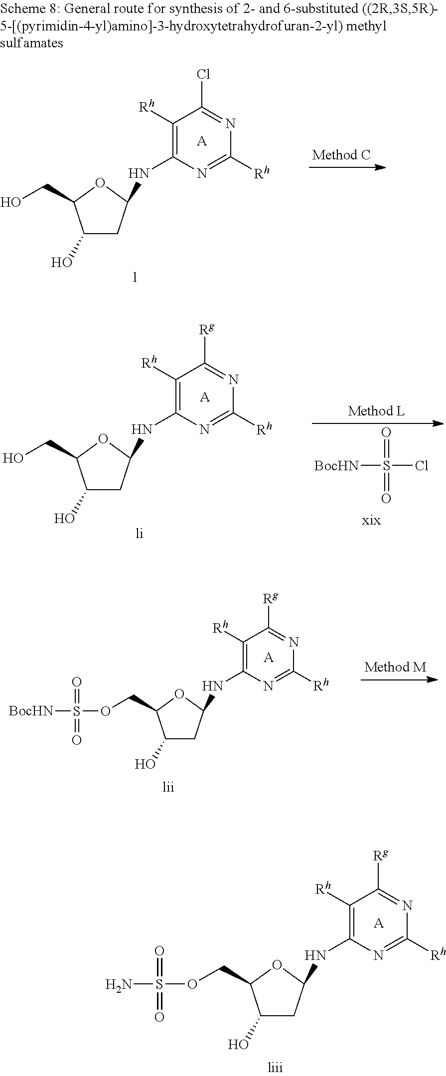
C1([Rh])=C(NC2CC(O)C(CO)O2)N=C([Rh])N=C1[Rg].[A].[li].O=S(=O)(Cl)[BocHN].C1([Rh])=C(NC2CC(O)C(COS(=O)(=O)[BocHN])O2)N=C([Rh])N=C1[Rg].[A].C1([Rh])=C(NC2CC(O)C(COS(=O)(=O)N)O2)N=C([Rh])N=C1[Rg].[A].C1([Rh])=C(NC2CC(O)C(CO)O2)N=C([Rh])N=C1Cl.[A].[l]
